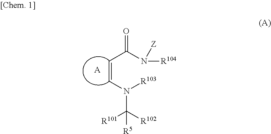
C(=CN([R103])C([R102])([R101])[R5])C(N([R104])[Z])=O.[A]
